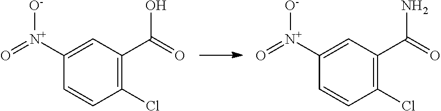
C1=CC(Cl)=C(C(=O)O)C=C1[N+](=O)[O-].C1=CC(Cl)=C(C(=O)N)C=C1[N+](=O)[O-]
